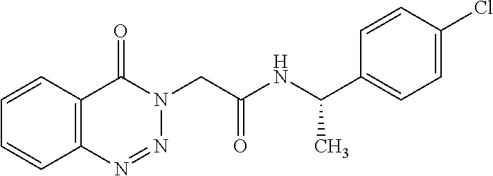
C12=C(N=NN(CC(NC(C3=CC=C(Cl)C=C3)C)=O)C1=O)C=CC=C2
